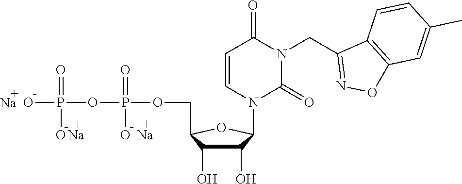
C1=CN(C2C(O)C(O)C(COP(OP(O)(=O)O)(=O)O)O2)C(=O)N(CC2=NOC3=C2C=CC(C)=C3)C1=O.[Na].[Na].[Na]
